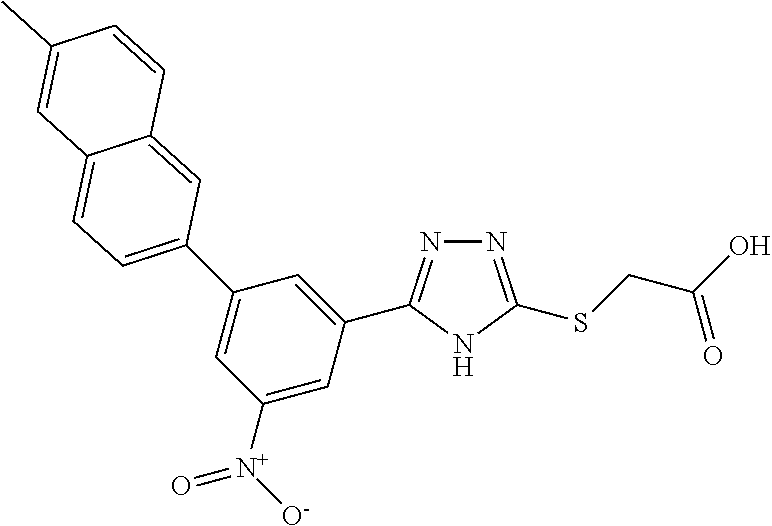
N1=C(SCC(O)=O)NC(C2=CC(C3=CC=C4C(=C3)C=CC(C)=C4)=CC([N+]([O-])=O)=C2)=N1
